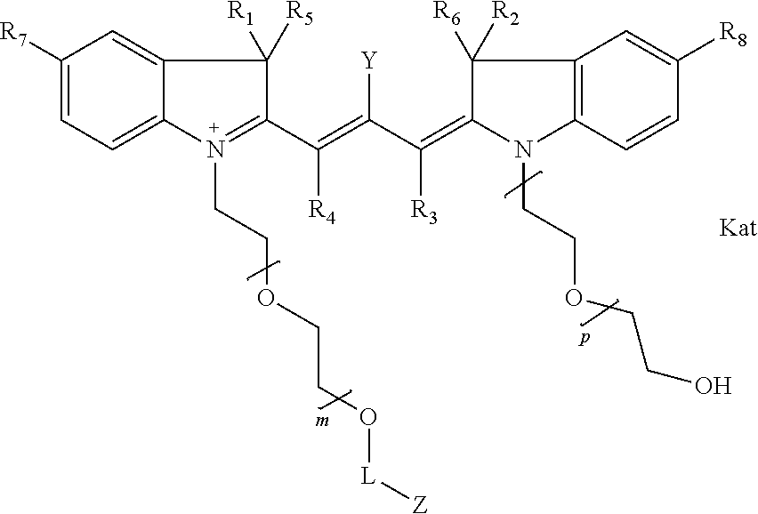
C12=CC([R7])=CC=C1N(CCOCCO[L][Z])=C(C(=C([Y])C(=C1C([R6])([R2])C3=C(N1CCOCCO)C=CC([R8])=C3)[R3])[R4])C2([R1])[R5]
